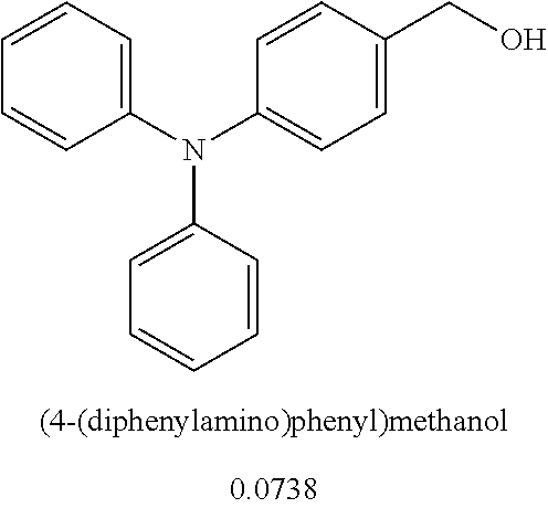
C1=CC=C(N(C2=CC=C(CO)C=C2)C2=CC=CC=C2)C=C1
